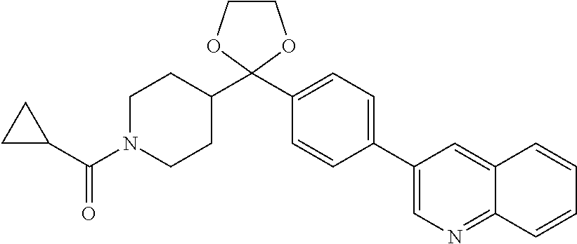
C1(C2(C3CCN(C(C4CC4)=O)CC3)OCCO2)=CC=C(C2=CN=C3C(=C2)C=CC=C3)C=C1
